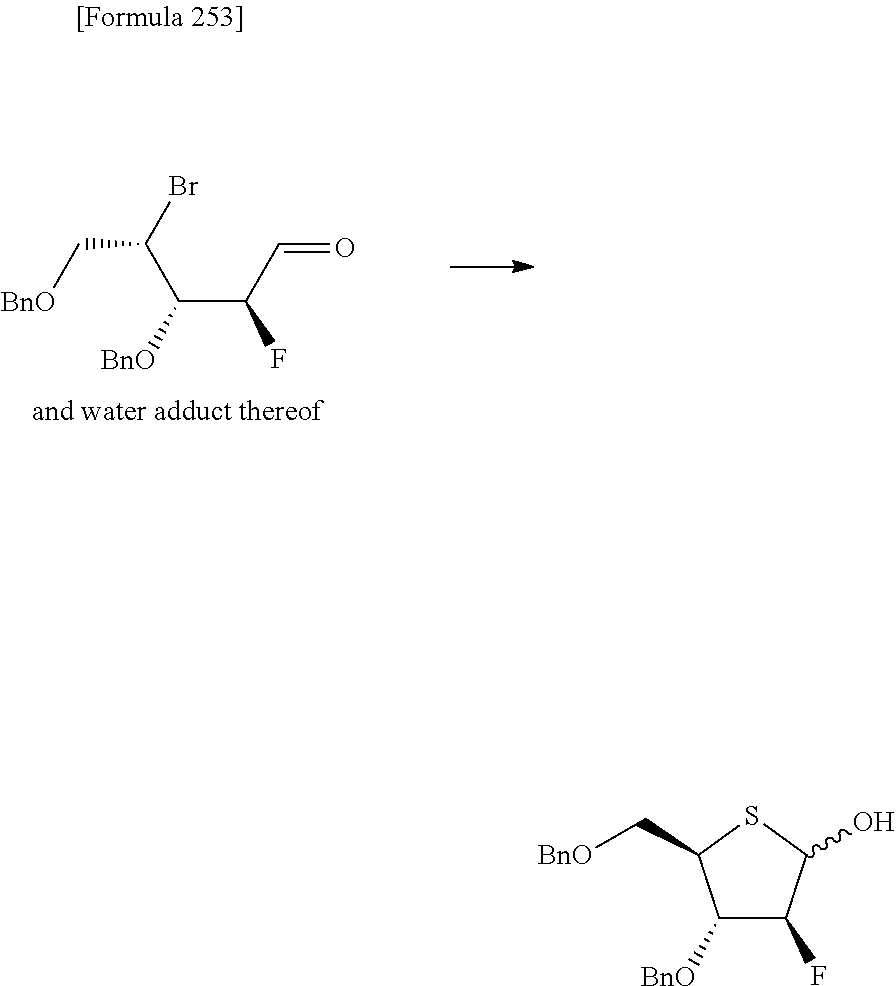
[BnO]CC(C(C(C=O)F)[BnO])Br.C1([BnO])C(F)C(O)SC1C[BnO]
